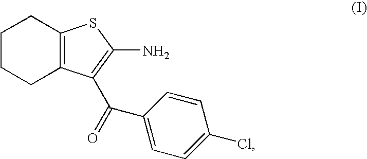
C1CCC2=C(C1)SC(N)=C2C(=O)C1=CC=C(Cl)C=C1
